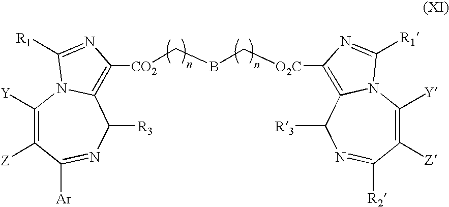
[Z]C1=C([Y])N2C(=C([CO2]CBC[O2C]C3=C4N(C([Y])=C([Z])C([R2])=NC4[R3])C([R1])=N3)N=C2[R1])C([R3])N=C1[Ar]
